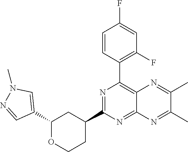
C1(C2=CN(C)N=C2)OCCC(C2=NC(C3=C(F)C=C(F)C=C3)=C3C(=N2)N=C(C)C(C)=N3)C1
